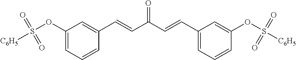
C1(OS([C6H5])(=O)=O)=CC=CC(C=CC(C=CC2=CC=CC(OS([C6H5])(=O)=O)=C2)=O)=C1
